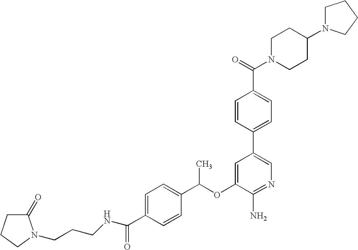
C1(OC(C2=CC=C(C(NCCCN3C(=O)CCC3)=O)C=C2)C)=CC(C2=CC=C(C(=O)N3CCC(N4CCCC4)CC3)C=C2)=CN=C1N
